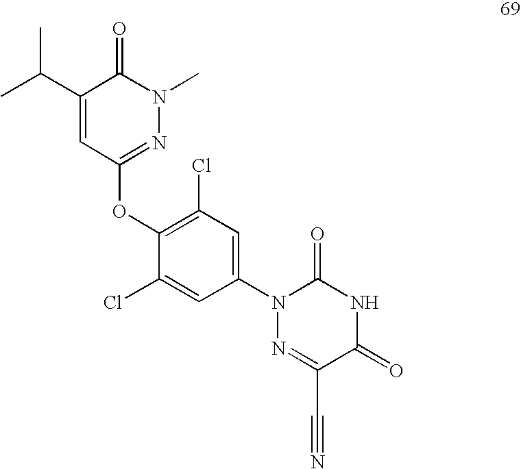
C1(C(C)C)=CC(OC2=C(Cl)C=C(N3N=C(C#N)C(=O)NC3=O)C=C2Cl)=NN(C)C1=O
